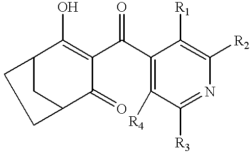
C12CC(C(=O)C(C(C3=C([R4])C([R3])=NC([R2])=C3[R1])=O)=C1O)CC2
